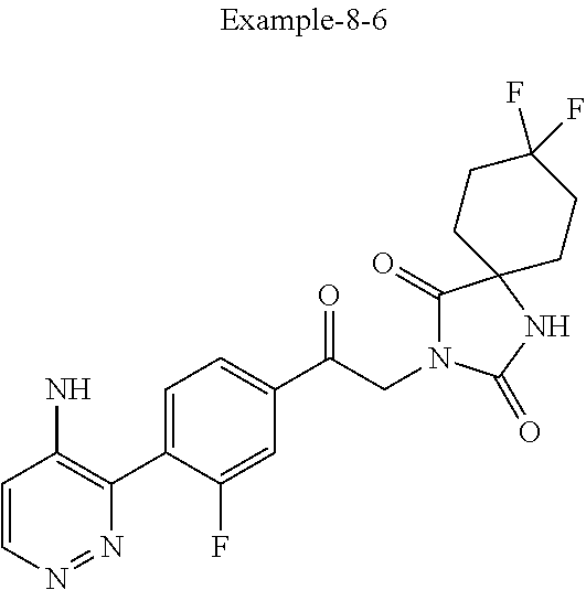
C1=CN=NC(C2=CC=C(C(CN3C(=O)C4(NC3=O)CCC(F)(F)CC4)=O)C=C2F)=C1N
